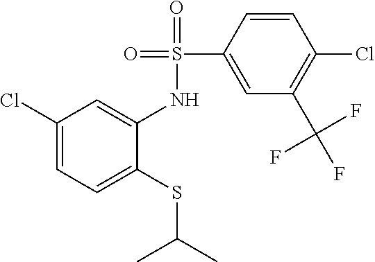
C1(Cl)=CC=C(SC(C)C)C(NS(C2=CC(C(F)(F)F)=C(Cl)C=C2)(=O)=O)=C1
